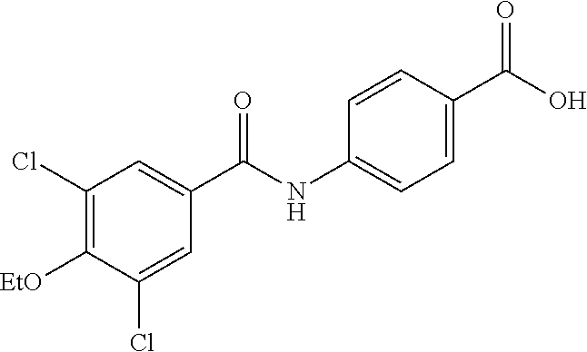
C1=CC(C(O)=O)=CC=C1NC(C1=CC(Cl)=C([EtO])C(Cl)=C1)=O
